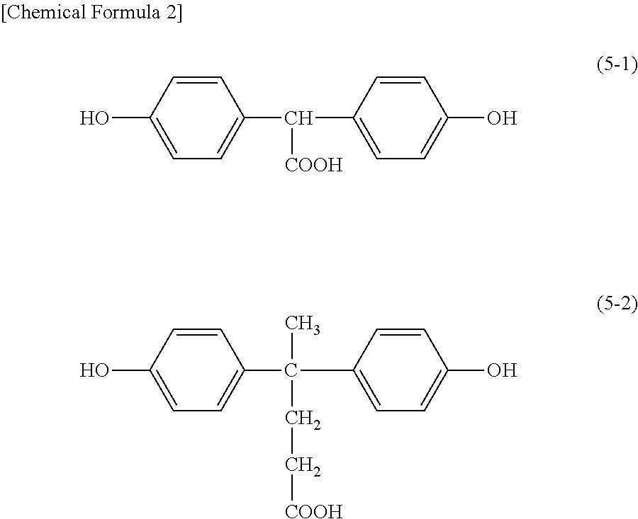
C1(O)=CC=C(C(C2=CC=C(O)C=C2)[COOH])C=C1.C1(O)=CC=C(C(C2=CC=C(O)C=C2)(CC[COOH])C)C=C1
